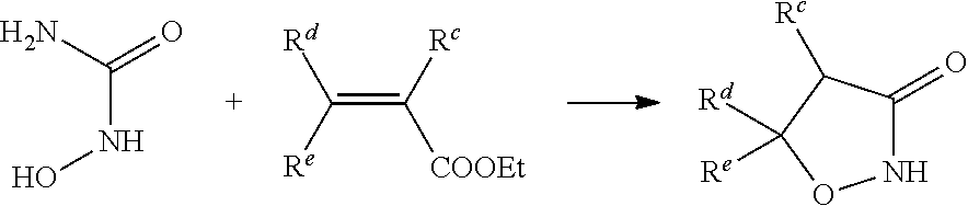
N1C(=O)C([Rc])C([Rd])([Re])O1.[Rd]C([Re])=C([COOEt])[Rc].NC(=O)NO
